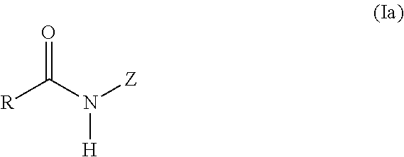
O=C(N([Z])[H])[R]
